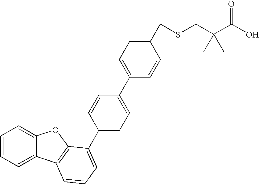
C1(C2=CC=C(C3=CC=CC4=C3OC3=CC=CC=C34)C=C2)=CC=C(CSCC(C(O)=O)(C)C)C=C1
